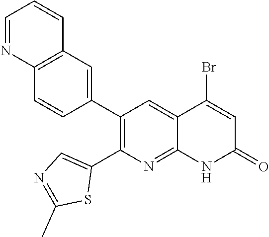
C12=C(C=C(C3=C(C4=CN=C(C)S4)N=C4C(=C3)C(Br)=CC(=O)N4)C=C1)C=CC=N2
